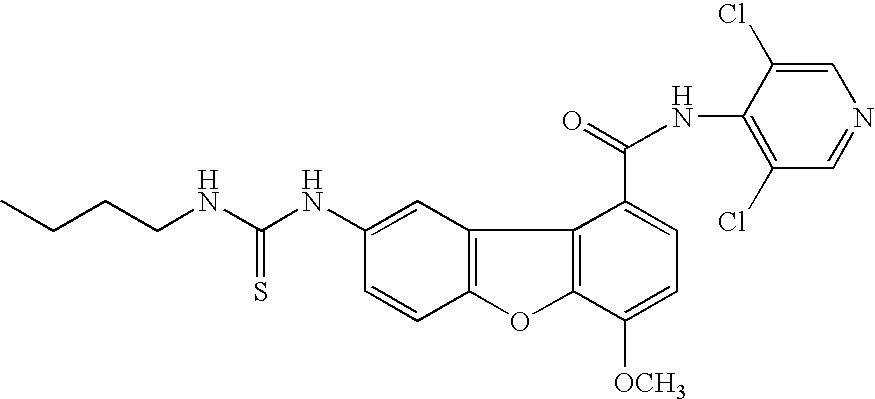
C12=C(C=C(NC(=S)NCCCC)C=C1)C1=C(O2)C([OCH3])=CC=C1C(=O)NC1=C(Cl)C=NC=C1Cl
